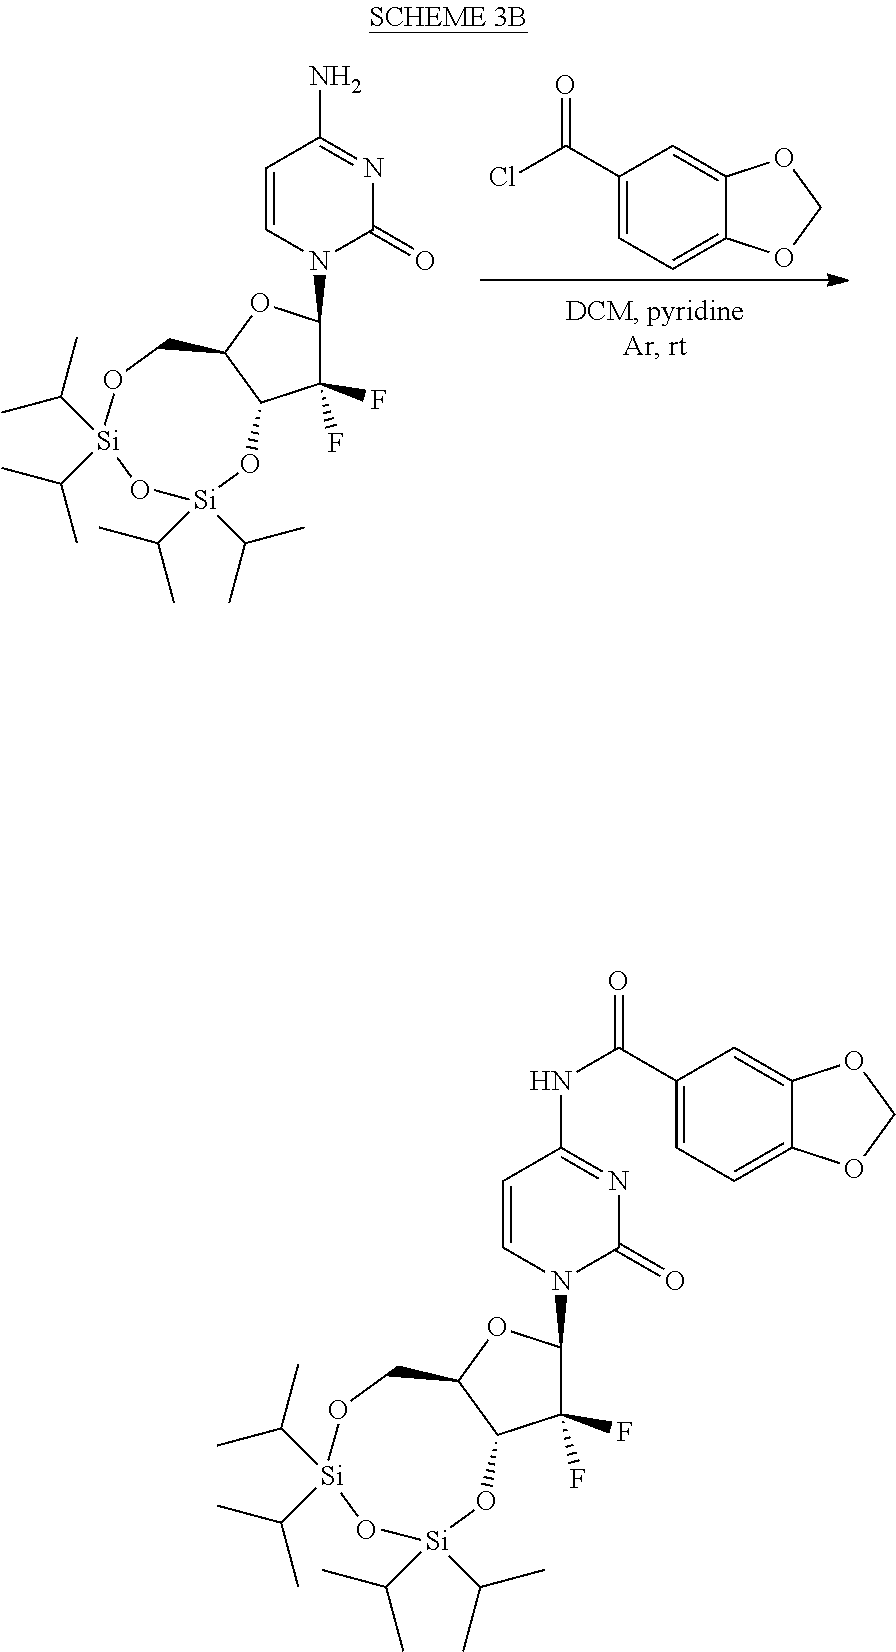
C1=CN(C2C(F)(F)C3C(O2)CO[Si](C(C)C)(C(C)C)O[Si](C(C)C)(C(C)C)O3)C(=O)N=C1N.C1(C(=O)Cl)=CC=C2C(=C1)OCO2.C1=CN(C2C(F)(F)C3C(O2)CO[Si](C(C)C)(C(C)C)O[Si](C(C)C)(C(C)C)O3)C(=O)N=C1NC(C1=CC=C2C(=C1)OCO2)=O
